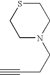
C#CCCN1CCSCC1
